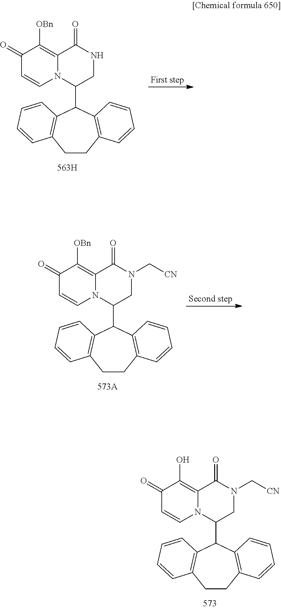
C1CC2=C(C(C3CNC(=O)C4=C([OBn])C(=O)C=CN34)C3=C1C=CC=C3)C=CC=C2.C1CC2=C(C(C3CN(C[CN])C(=O)C4=C([OBn])C(=O)C=CN34)C3=C1C=CC=C3)C=CC=C2.C1CC2=C(C(C3CN(C[CN])C(=O)C4=C(O)C(=O)C=CN34)C3=C1C=CC=C3)C=CC=C2
